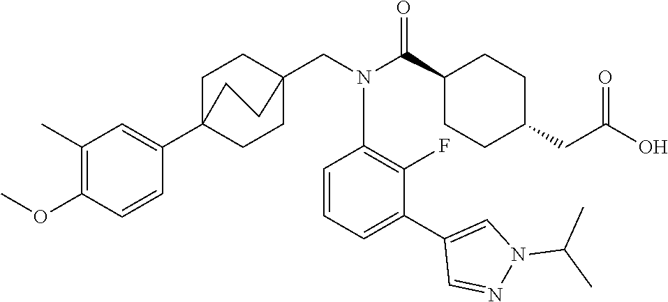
C1(C(N(CC23CCC(C4=CC(C)=C(OC)C=C4)(CC2)CC3)C2=C(F)C(C3=CN(C(C)C)N=C3)=CC=C2)=O)CCC(CC(O)=O)CC1
